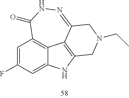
C1=C(F)C=C2C3=C1C(=O)NN=C1C3=C(N2)CN(CC)C1
